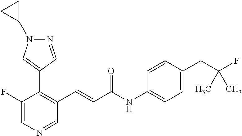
C1(F)=CN=CC(C=CC(NC2=CC=C(CC(F)(C)C)C=C2)=O)=C1C1=CN(C2CC2)N=C1
